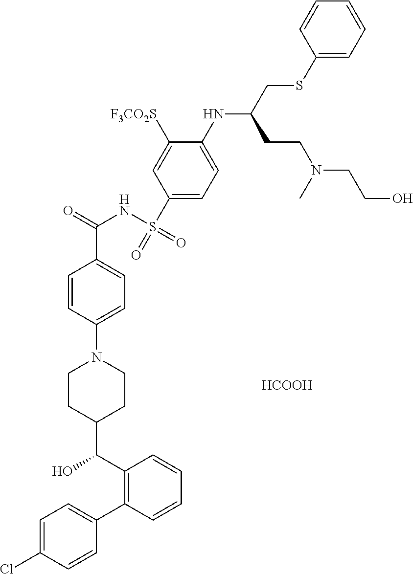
[HCOOH].C1=C(Cl)C=CC(C2=C(C(O)C3CCN(C4=CC=C(C(=O)NS(=O)(C5=CC=C(NC(CCN(C)CCO)CSC6=CC=CC=C6)C([F3CO2S])=C5)=O)C=C4)CC3)C=CC=C2)=C1
